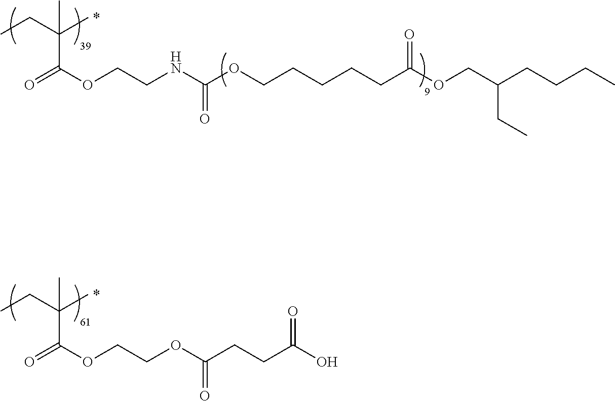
CC(CC)(C)C(OCCNC(=O)OCCCCCC(OCC(CCCC)CC)=O)=O.CC(CC)(C)C(OCCOC(=O)CCC(O)=O)=O
